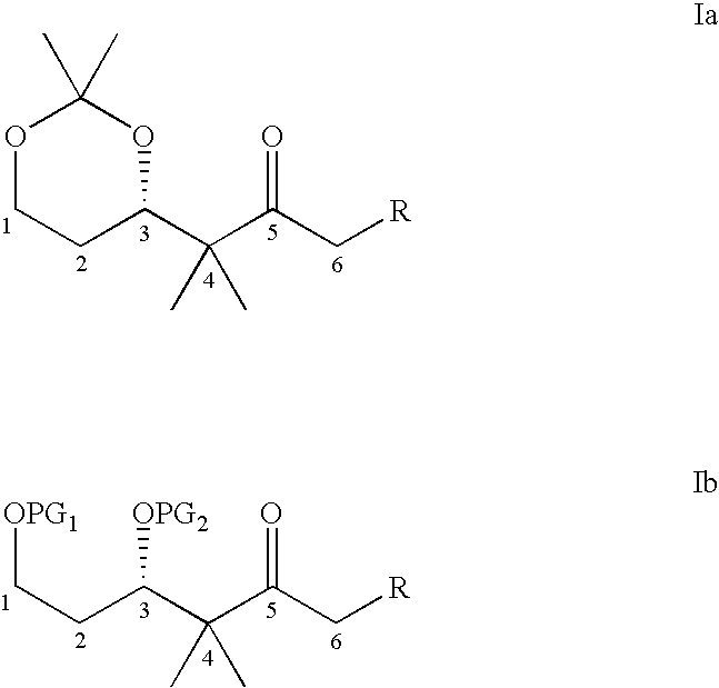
O1CCC(C(C(C[R])=O)(C)C)OC1(C)C.[OPG1]CCC([OPG2])C(C(C[R])=O)(C)C
